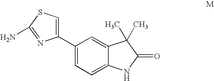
C1(C2=CC=C3C(=C2)C(C)(C)C(=O)N3)=CSC(N)=N1
